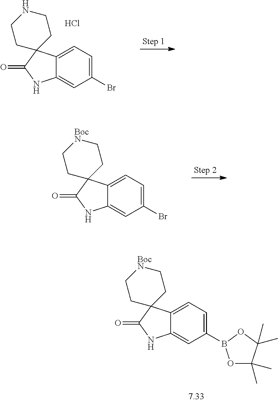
C12=CC=C(Br)C=C1NC(=O)C21CCNCC1.Cl.C12=CC=C(Br)C=C1NC(=O)C21CC[BocN]CC1.C12=CC=C(B3OC(C)(C)C(C)(C)O3)C=C1NC(=O)C21CC[BocN]CC1
